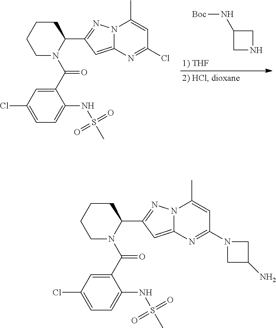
C1N(C(=O)C2=CC(Cl)=CC=C2NS(C)(=O)=O)C(C2=NN3C(=C2)N=C(Cl)C=C3C)CCC1.[Boc]NC1CNC1.C1N(C(=O)C2=CC(Cl)=CC=C2NS(C)(=O)=O)C(C2=NN3C(=C2)N=C(N2CC(N)C2)C=C3C)CCC1
